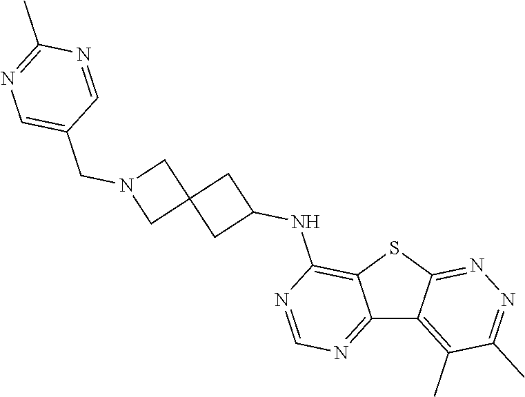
C12=NC=NC(NC3CC4(C3)CN(CC3=CN=C(C)N=C3)C4)=C1SC1=NN=C(C)C(C)=C21
